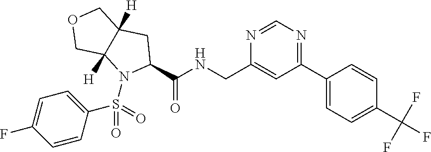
C1(C(NCC2=CC(C3=CC=C(C(F)(F)F)C=C3)=NC=N2)=O)CC2([H])C([H])(N1S(C1=CC=C(F)C=C1)(=O)=O)COC2
